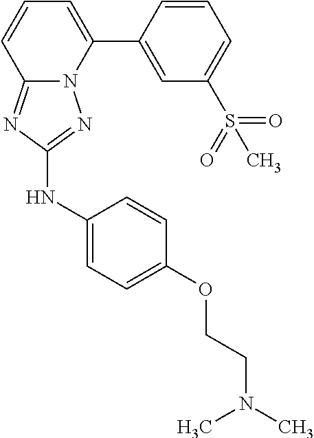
C12=NC(NC3=CC=C(OCCN(C)C)C=C3)=NN1C(C1=CC(S(C)(=O)=O)=CC=C1)=CC=C2
